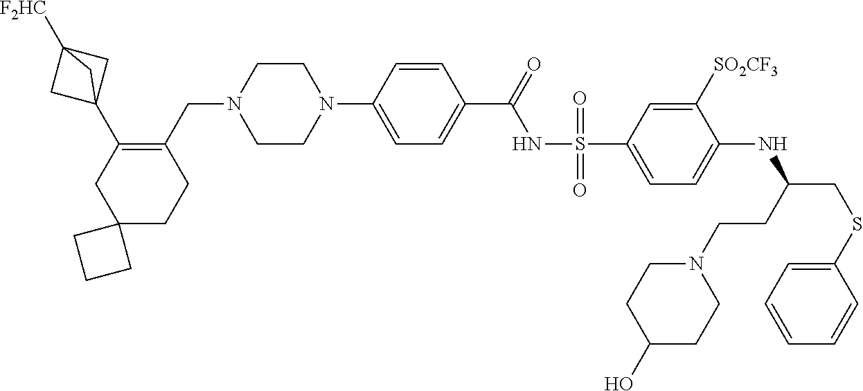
C1CN(C2=CC=C(C(=O)NS(=O)(=O)C3=CC=C(NC(CSC4=CC=CC=C4)CCN4CCC(O)CC4)C([SO2CF3])=C3)C=C2)CCN1CC1=C(C23CC([F2HC])(C2)C3)CC2(CC1)CCC2
